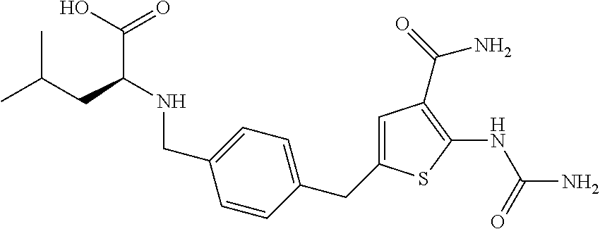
C1=C(CC2=CC=C(CNC(C(O)=O)CC(C)C)C=C2)SC(NC(=O)N)=C1C(N)=O
